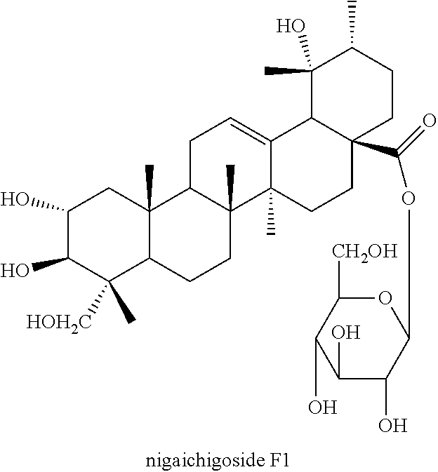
C1(O)C(O)C([HOH2C])(C)C2C(C)(C1)C1C(C)(CC2)C2(C)C(=CC1)C1C(C(=O)OC3OC([CH2OH])C(O)C(O)C3O)(CC2)CCC(C)C1(C)O
